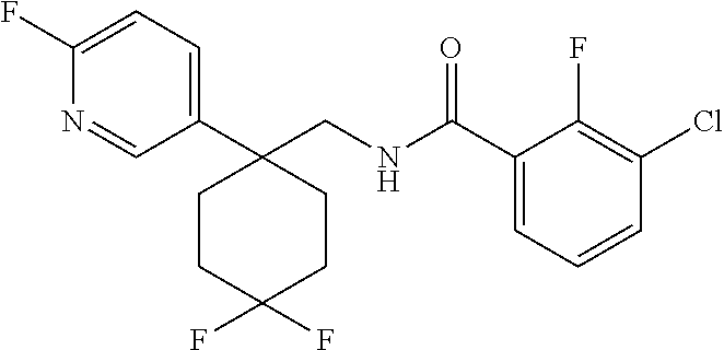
C1(C2(CNC(C3=CC=CC(Cl)=C3F)=O)CCC(F)(F)CC2)=CC=C(F)N=C1
